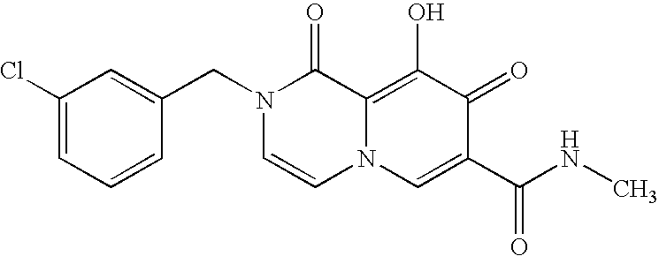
C1=C(CN2C=CN3C(=C(O)C(=O)C(C(NC)=O)=C3)C2=O)C=CC=C1Cl
